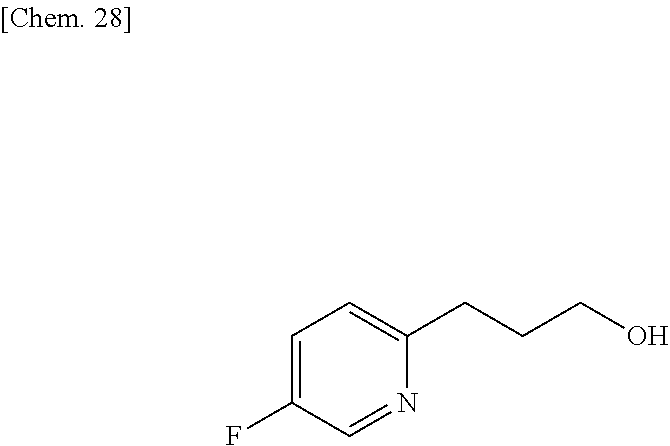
C1=C(F)C=NC(CCCO)=C1
